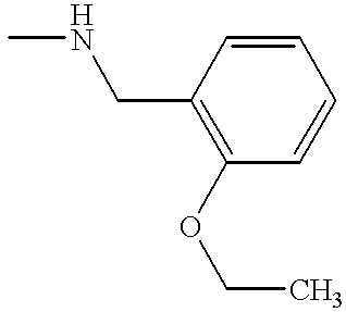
CNCC1=C(OCC)C=CC=C1
